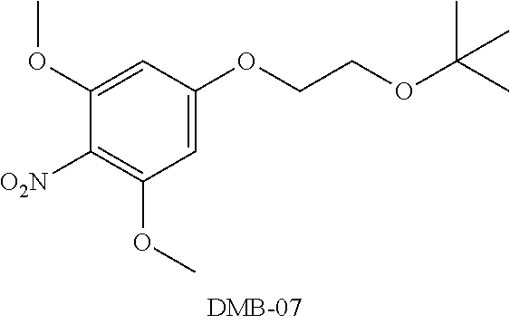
C1(OC)=CC(OCCOC(C)(C)C)=CC(OC)=C1[O2N]
